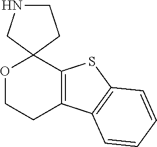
C12=C(SC3=C1C=CC=C3)C1(OCC2)CCNC1
